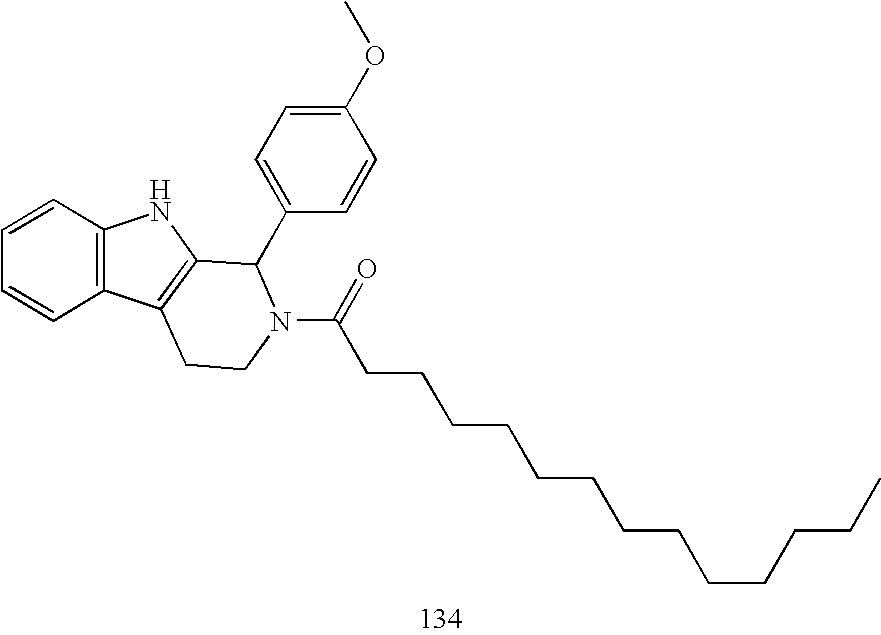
C1=CC2=C(C=C1)NC1=C2CCN(C(=O)CCCCCCCCCCCCC)C1C1=CC=C(OC)C=C1
